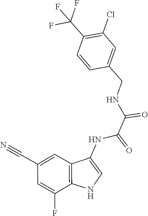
C1=CC(C(F)(F)F)=C(Cl)C=C1CNC(C(NC1=CNC2=C1C=C(C#N)C=C2F)=O)=O
